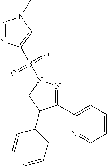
C1=NC(S(N2N=C(C3=CC=CC=N3)C(C3=CC=CC=C3)C2)(=O)=O)=CN1C
